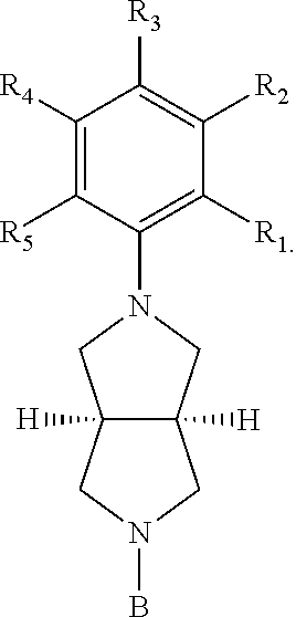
BN1CC2([H])CN(C3=C([R1])C([R2])=C([R3])C([R4])=C3[R5])CC2([H])C1
